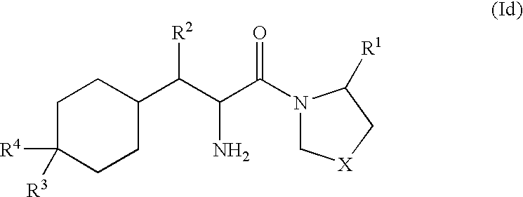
C1C([R4])([R3])CCC(C(C(N)C(N2C[X]CC2[R1])=O)[R2])C1
